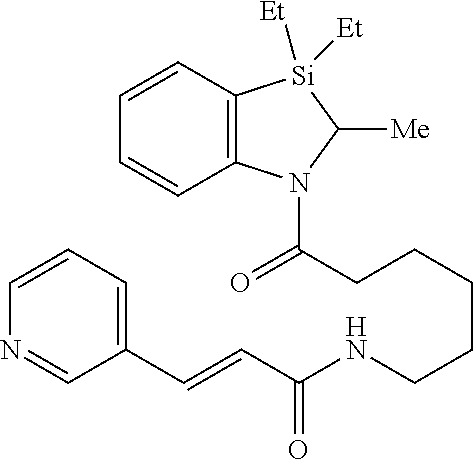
C(CCCCCNC(C=CC1=CC=CN=C1)=O)(N1C2=C([Si]([Et])([Et])C1[Me])C=CC=C2)=O
